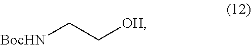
[BocHN]CC[OH]
